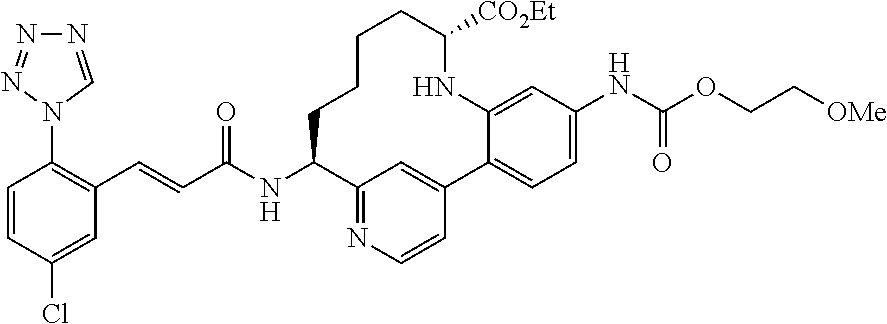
C1=CC(Cl)=CC(C=CC(NC2C3=NC=CC(=C3)C3=CC=C(NC(OCC[OMe])=O)C=C3NC([CO2Et])CCCC2)=O)=C1N1C=NN=N1
